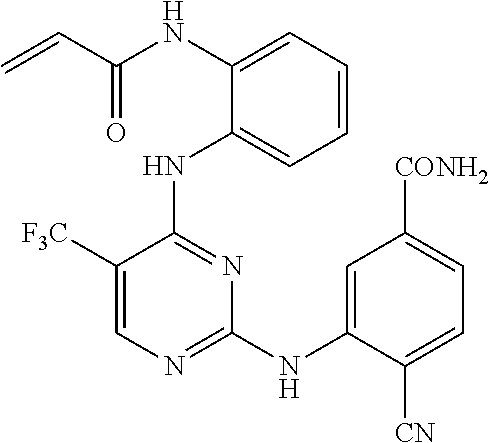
N(C1=CC=CC=C1NC1=NC(NC2=CC([CONH2])=CC=C2[CN])=NC=C1[F3C])C(C=C)=O
